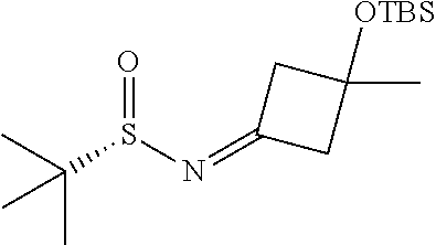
N(=C1CC(C)([OTBS])C1)S(C(C)(C)C)=O
